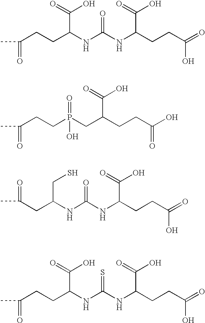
C(CCC(NC(NC(CCC(=O)O)C(=O)O)=O)C(=O)O)(=O)C.C(CCP(CC(CCC(O)=O)C(=O)O)(=O)O)(=O)C.C(CC(NC(NC(CCC(=O)O)C(=O)O)=O)CS)(C)=O.C(CC(NC(NC(CCC(=O)O)C(=O)O)=S)C(O)=O)C(C)=O
